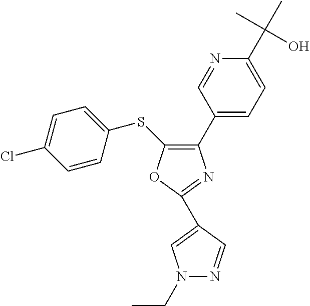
C1=CC(SC2=C(C3=CC=C(C(C)(C)O)N=C3)N=C(C3=CN(CC)N=C3)O2)=CC=C1Cl
